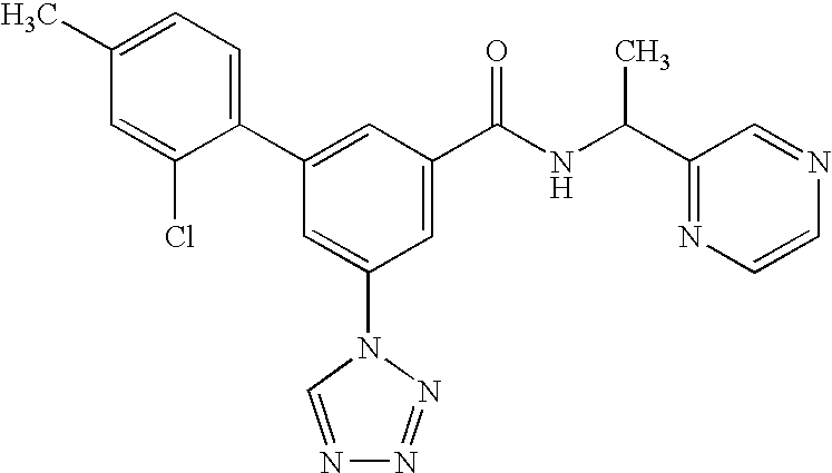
C1(C2=CC(C(NC(C3=NC=CN=C3)C)=O)=CC(N3C=NN=N3)=C2)=CC=C(C)C=C1Cl
